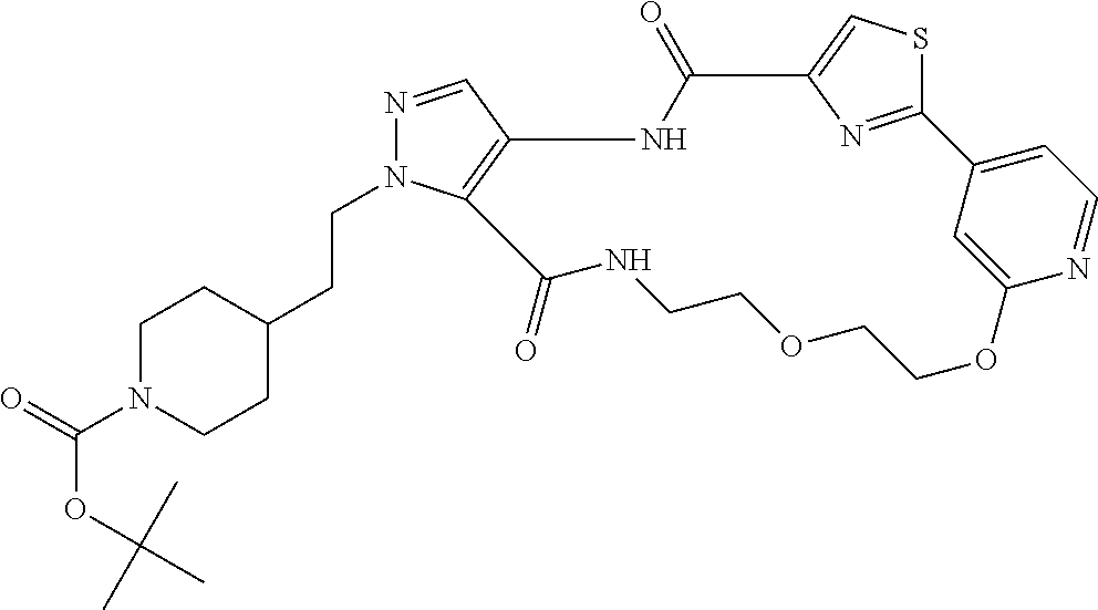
N1=CC2=C(N1CCC1CCN(C(=O)OC(C)(C)C)CC1)C(=O)NCCOCCOC1=CC(=CC=N1)C1=NC(=CS1)C(=O)N2
